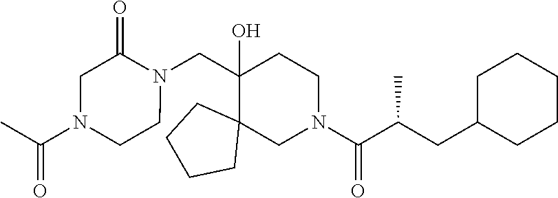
C1(O)(CN2C(=O)CN(C(C)=O)CC2)C2(CN(C(C(CC3CCCCC3)C)=O)CC1)CCCC2
